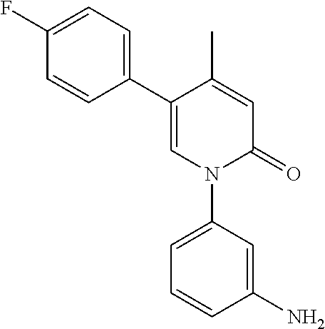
C1=C(C)C(C2=CC=C(F)C=C2)=CN(C2=CC=CC(N)=C2)C1=O
